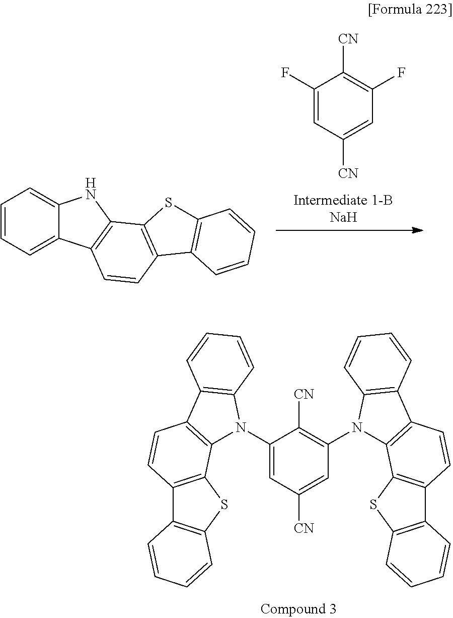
C1=C(N2C3=C(C4=C2C=CC=C4)C=CC2=C3SC3=C2C=CC=C3)C([CN])=C(N2C3=C(C4=C2C=CC=C4)C=CC2=C3SC3=C2C=CC=C3)C=C1[CN].C1=C(F)C([CN])=C(F)C=C1[CN].C1=CC=C2C(=C1)NC1=C2C=CC2=C1SC1=C2C=CC=C1
